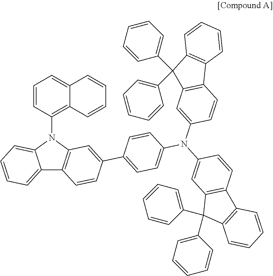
C12=CC=CC=C1N(C1=C3C(=CC=C1)C=CC=C3)C1=C2C=CC(C2=CC=C(N(C3=CC4=C(C=C3)C3=C(C4(C4=CC=CC=C4)C4=CC=CC=C4)C=CC=C3)C3=CC4=C(C=C3)C3=C(C4(C4=CC=CC=C4)C4=CC=CC=C4)C=CC=C3)C=C2)=C1
